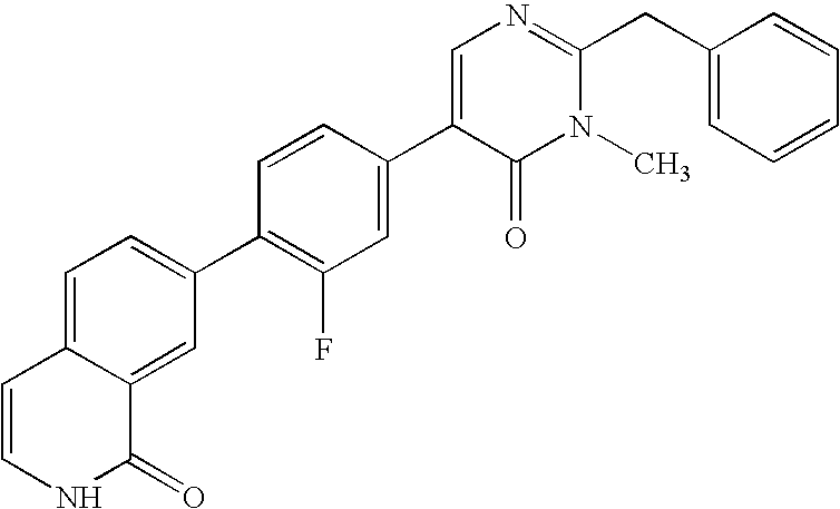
C1=CNC(=O)C2=CC(C3=C(F)C=C(C4=CN=C(CC5=CC=CC=C5)N(C)C4=O)C=C3)=CC=C12
